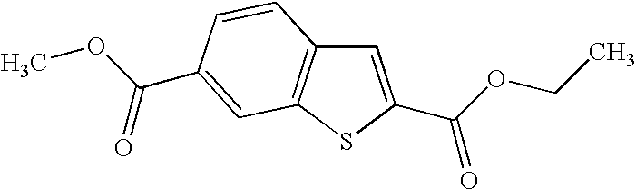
C1=C(C(OCC)=O)SC2=C1C=CC(C(OC)=O)=C2
